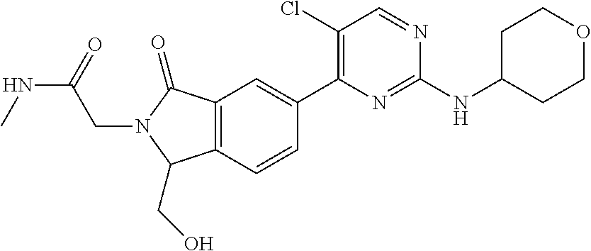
N(C(=O)CN1C(=O)C2=C(C=CC(C3=C(Cl)C=NC(NC4CCOCC4)=N3)=C2)C1CO)C
